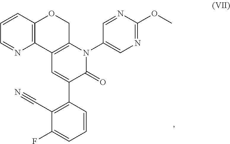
N1=C(OC)N=CC(N2C3=C(C=C(C4=C(C#N)C(F)=CC=C4)C2=O)C2=C(C=CC=N2)OC3)=C1
